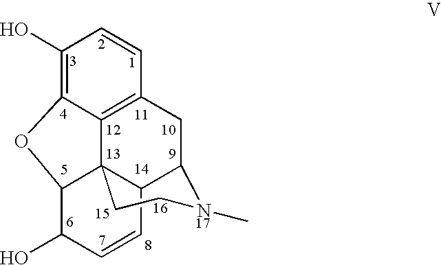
C1(O)=C2C3=C(C=C1)CC1N(C)CCC34C(O2)C(O)C=CC41
